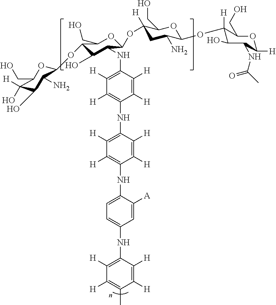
C1C(N)C(OC2([H])C(CO)OC([H])C(NC(=O)C)C2O)OC(CO)C1(OC1C(NC2=C([H])C([H])=C(NC3=C([H])C([H])=C(NC4=CC=C(NC5=C([H])C([H])=C(C)C([H])=C5[H])C=C4[A])C([H])=C3[H])C([H])=C2[H])C(O)C(OC2OC(CO)C([H])(O)C(O)C2N)C(CO)O1)[H]
